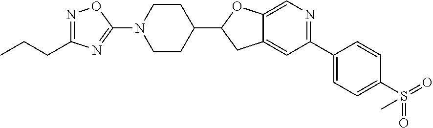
C12=CC(C3=CC=C(S(=O)(=O)C)C=C3)=NC=C1OC(C1CCN(C3=NC(CCC)=NO3)CC1)C2
